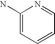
NC1=CC=CC=N1
